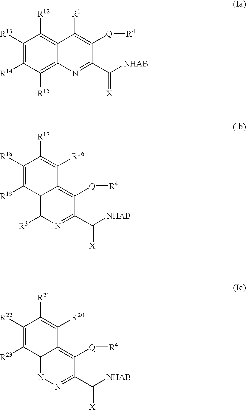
C1([R13])=C([R14])C([R15])=C2C(=C1[R12])C([R1])=C([Q][R4])C(C([NHAB])=[X])=N2.C1([R18])=C([R19])C2=C([R3])N=C(C([NHAB])=[X])C([Q][R4])=C2C([R16])=C1[R17].C1([R22])=C([R23])C2=NN=C(C([NHAB])=[X])C([Q][R4])=C2C([R20])=C1[R21]
